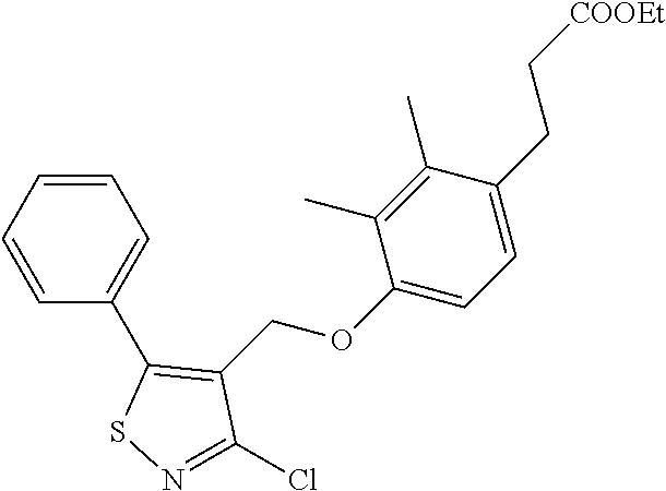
C1(C2=C(COC3=CC=C(CC[COOEt])C(C)=C3C)C(Cl)=NS2)=CC=CC=C1
